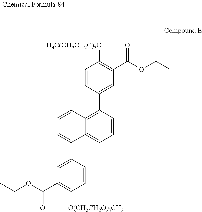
C1=CC(C2=CC(C(OCC)=O)=C([H3C(OH2CH2C)3O])C=C2)=C2C(=C1)C(C1=CC(C(OCC)=O)=C([O(CH2CH2O)3CH3])C=C1)=CC=C2
